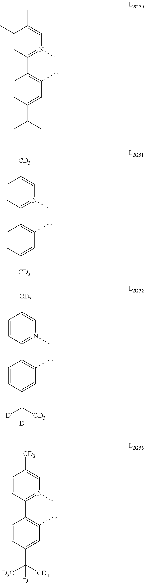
C1(C)=CC(C2=C(C)C=C(C(C)C)C=C2)=N(C)C=C1C.C1=CC(C2=C(C)C=C([CD3])C=C2)=N(C)C=C1[CD3].C1=CC(C2=C(C)C=C(C([CD3])([D])[D])C=C2)=N(C)C=C1[CD3].C1=CC(C2=C(C)C=C(C([CD3])([D3C])[D])C=C2)=N(C)C=C1[CD3]
